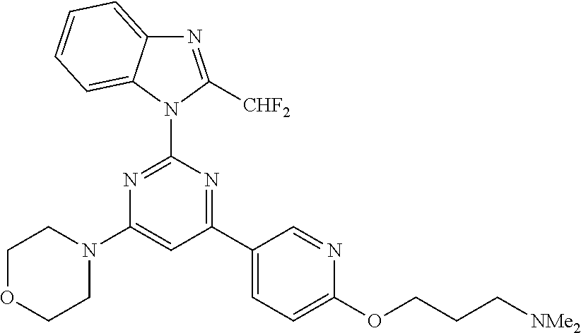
N1(C2=NC(N3CCOCC3)=CC(C3=CC=C(OCCC[NMe2])N=C3)=N2)C([CHF2])=NC2=CC=CC=C12
